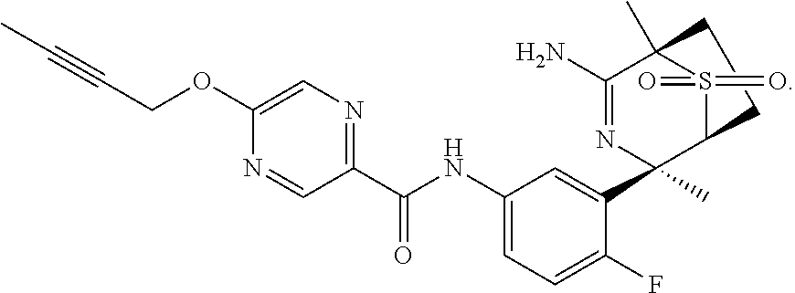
C1(OCC#CC)=CN=C(C(NC2=CC=C(F)C(C3(C)N=C(N)C4(C)S(=O)(=O)C3CC4)=C2)=O)C=N1
